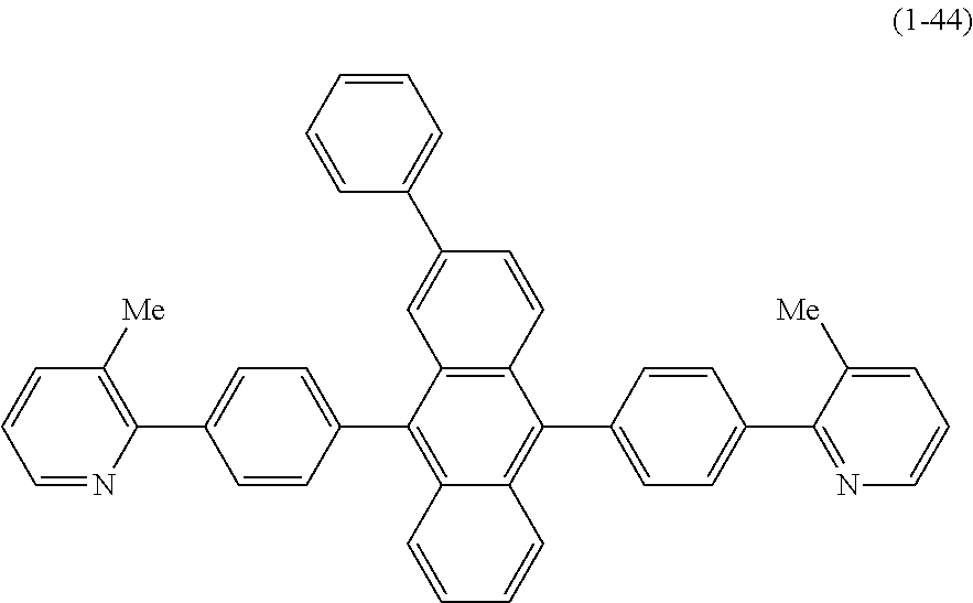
C12=C(C=CC(C3=CC=CC=C3)=C1)C(C1=CC=C(C3=NC=CC=C3[Me])C=C1)=C1C(=C2C2=CC=C(C3=C([Me])C=CC=N3)C=C2)C=CC=C1
